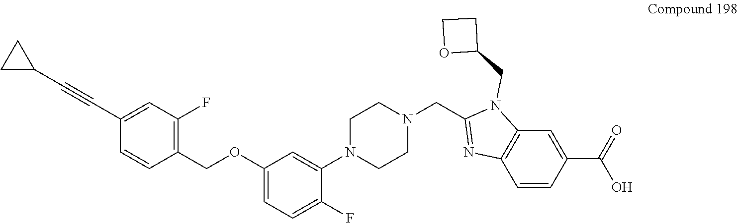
C1(COC2=CC=C(F)C(N3CCN(CC4=NC5=C(N4CC4CCO4)C=C(C(=O)O)C=C5)CC3)=C2)=C(F)C=C(C#CC2CC2)C=C1
